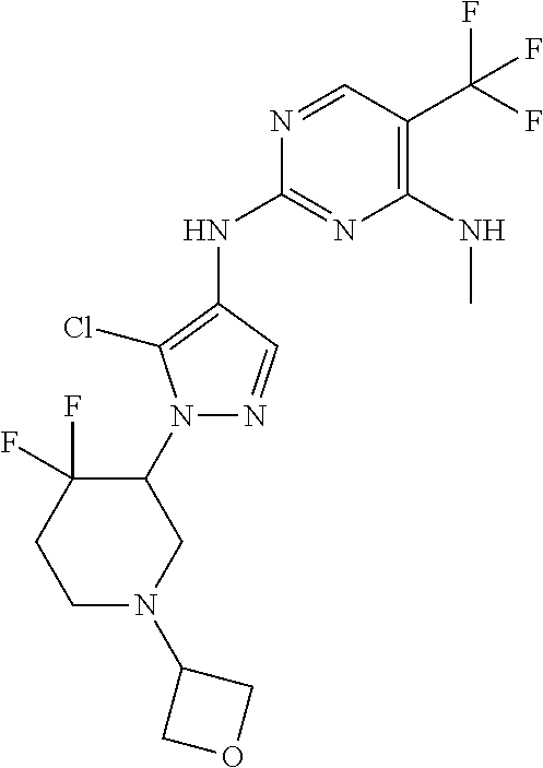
N1=CC(C(F)(F)F)=C(NC)N=C1NC1=C(Cl)N(C2CN(C3COC3)CCC2(F)F)N=C1
